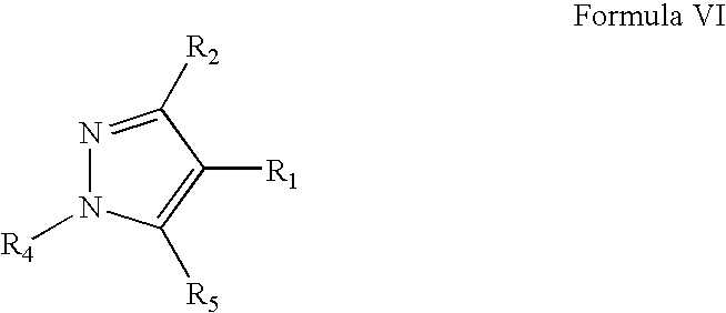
N1=C([R2])C([R1])=C([R5])N1[R4]
